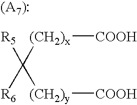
[COOH][(CH2)x]C([R6])([(CH2)y][COOH])[R5]
